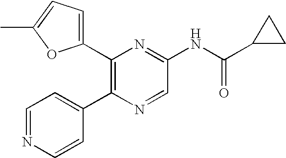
C1(C2=C(C3=CC=NC=C3)N=CC(NC(C3CC3)=O)=N2)=CC=C(C)O1
